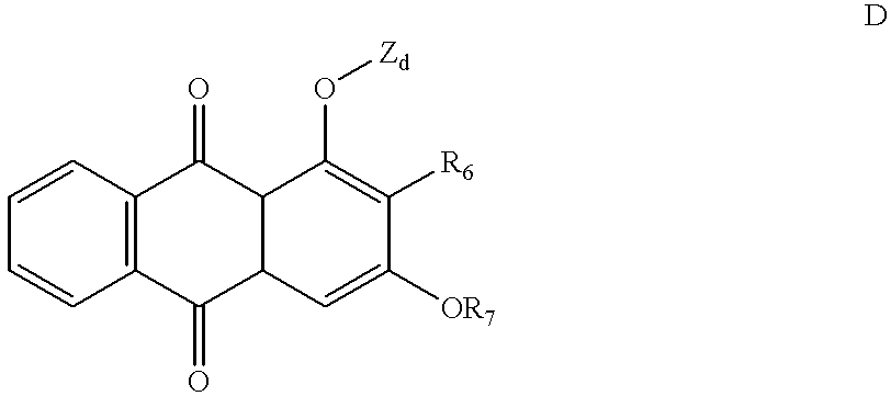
C1=CC2=C(C=C1)C(=O)C1C(C2=O)C(O[Zd])=C([R6])C([OR7])=C1
